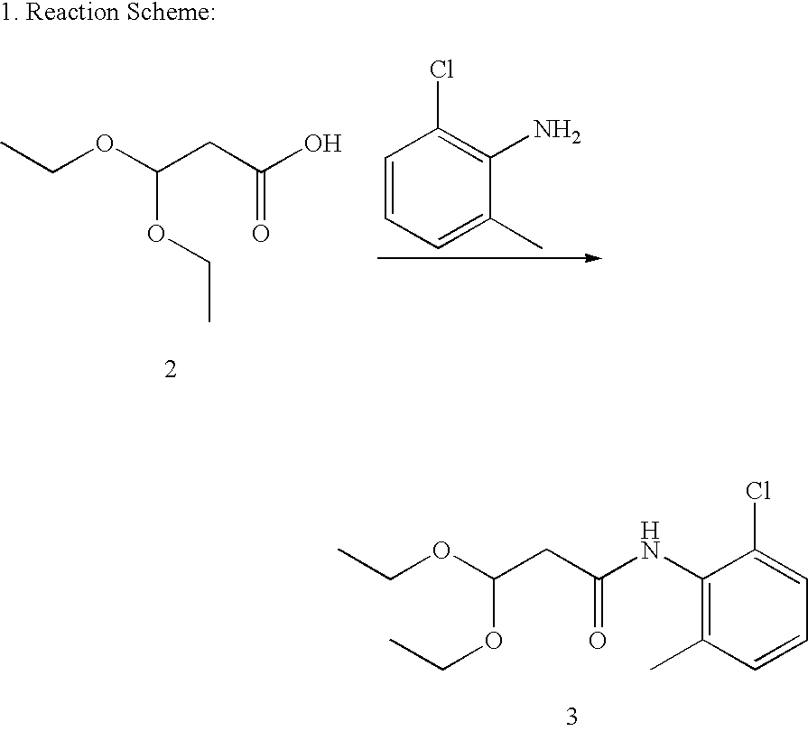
O(C(CC(NC1=C(C)C=CC=C1Cl)=O)OCC)CC.C(OCC)(CC(=O)O)OCC.C1=CC=C(C)C(N)=C1Cl
